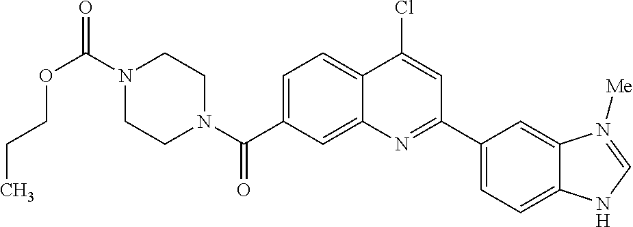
N1(C(OCCC)=O)CCN(C(=O)C2=CC=C3C(=C2)N=C(C2=CC=C4C(=C2)N([Me])=CN4)C=C3Cl)CC1
